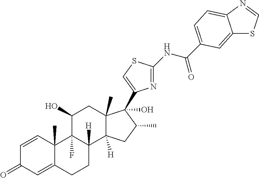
C1=CC2(C)C(=CC1=O)CCC1([H])C2(F)C(O)CC2(C)C1([H])CC(C)C2(O)C1=CSC(NC(=O)C2=CC=C3C(=C2)SC=N3)=N1
